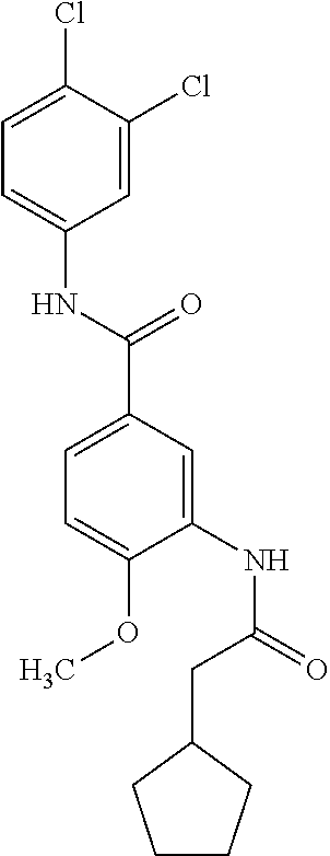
C1=C(Cl)C(Cl)=CC=C1NC(C1=CC=C(OC)C(NC(=O)CC2CCCC2)=C1)=O
